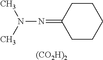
N(N(C)C)=C1CCCCC1.[(CO2H)2]
